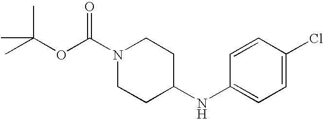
CC(OC(N1CCC(NC2=CC=C(Cl)C=C2)CC1)=O)(C)C
